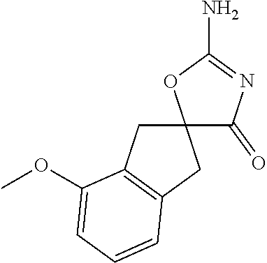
NC1=NC(=O)C2(O1)CC1=C(C2)C=CC=C1OC
